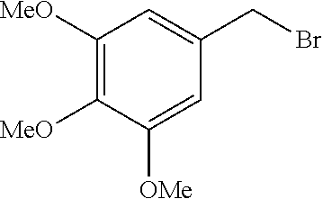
C1([MeO])=C([MeO])C([OMe])=CC(CBr)=C1
